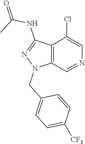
C12=C(C=NC=C1Cl)N(CC1=CC=C([CF3])C=C1)N=C2NC(=O)C
